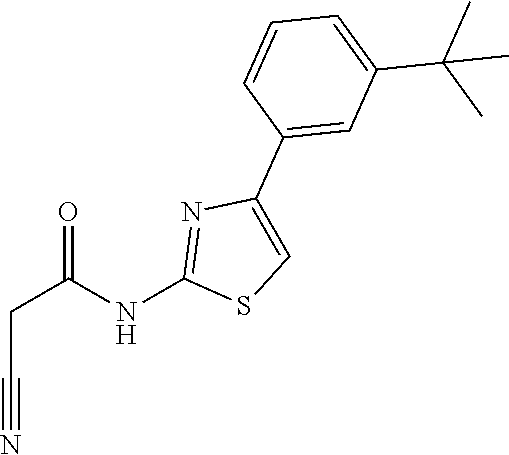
C1(C2=CC(C(C)(C)C)=CC=C2)=CSC(NC(CC#N)=O)=N1
